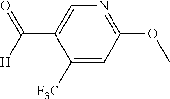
N1=C(OC)C=C([F3C])C(C(=O)[H])=C1
